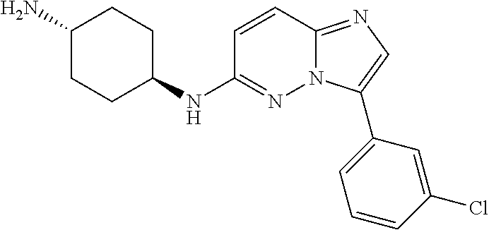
C1(N)CCC(NC2=NN3C(=NC=C3C3=CC=CC(Cl)=C3)C=C2)CC1
